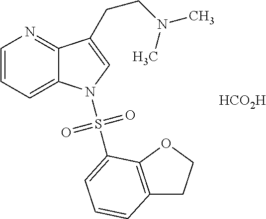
[HCO2H].C1=CC=C2C(=N1)C(CCN(C)C)=CN2S(=O)(=O)C1=CC=CC2=C1OCC2
